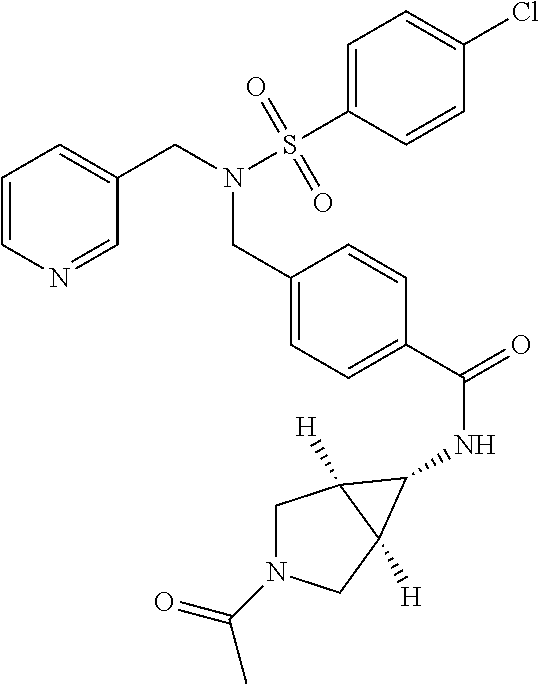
C1=CN=CC(CN(CC2=CC=C(C(NC3C4([H])CN(C(=O)C)CC43[H])=O)C=C2)S(C2=CC=C(Cl)C=C2)(=O)=O)=C1
